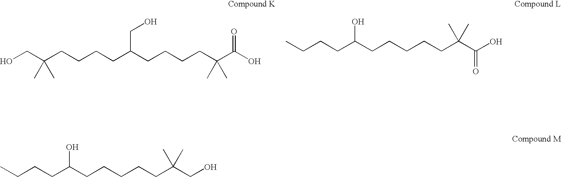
OCC(CCCCC(CCCCC(C(O)=O)(C)C)CO)(C)C.CCCCC(CCCCCC(C(O)=O)(C)C)O.CCCCC(CCCCCC(CO)(C)C)O
